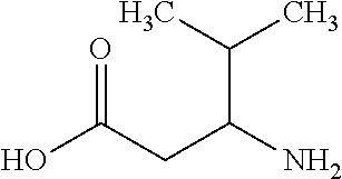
OC(CC(N)C(C)C)=O
